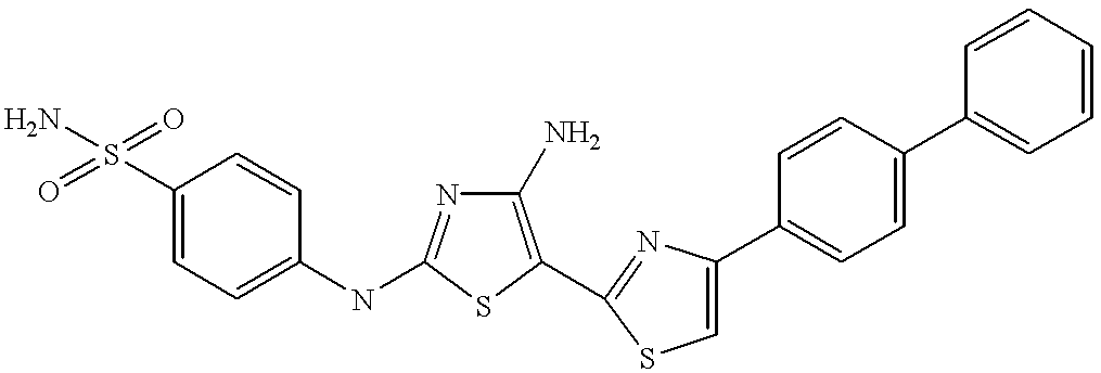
C1(S(=O)(=O)N)=CC=C(NC2=NC(N)=C(C3=NC(C4=CC=C(C5=CC=CC=C5)C=C4)=CS3)S2)C=C1
